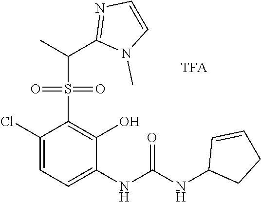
C1(Cl)=CC=C(NC(=O)NC2CCC=C2)C(O)=C1S(=O)(=O)C(C)C1=NC=CN1C
